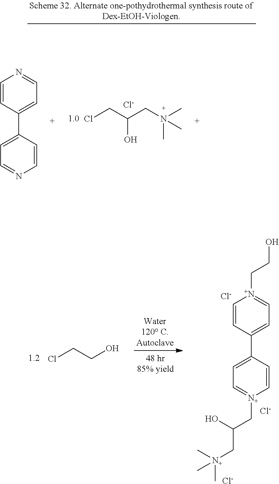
ClCC(CN(C)(C)C)O.[Cl-].C1=CC(C2=CC=NC=C2)=CC=N1.C(CO)[N+]1=CC=C(C2=CC=[N+](CC(C[N+](C)(C)C)O)C=C2)C=C1.[Cl-].[Cl-].[Cl-].ClCCO
